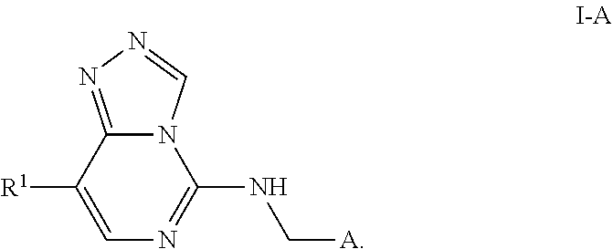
C12=NN=CN1C(NC[A])=NC=C2[R1]
